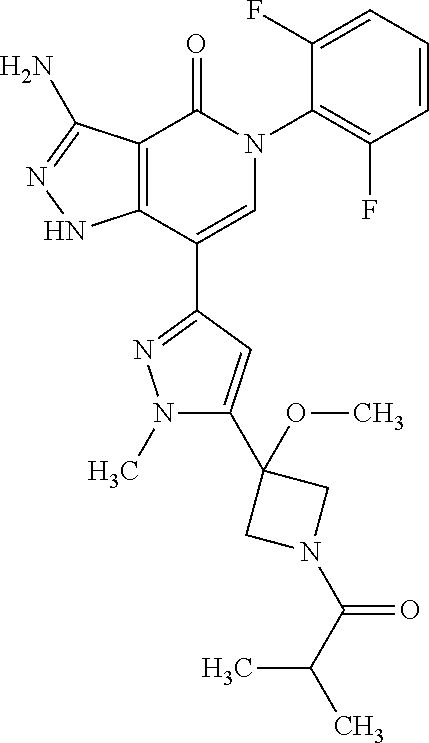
C12=C(C(C3=NN(C)C(C4(OC)CN(C(=O)C(C)C)C4)=C3)=CN(C3=C(F)C=CC=C3F)C1=O)NN=C2N
